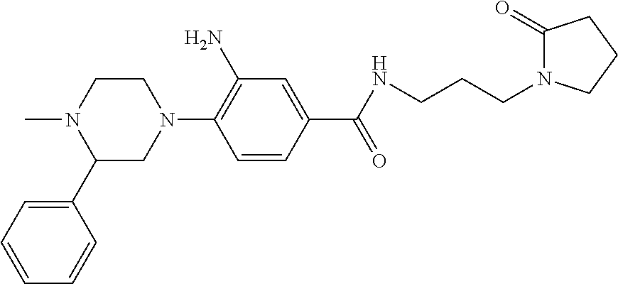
C1(C2CN(C3=C(N)C=C(C(NCCCN4C(=O)CCC4)=O)C=C3)CCN2C)=CC=CC=C1
